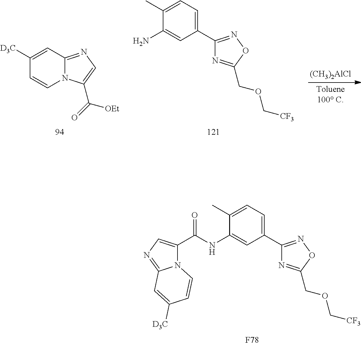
[(CH3)2AlCl].C1(C2=NOC(COC[CF3])=N2)=CC=C(C)C(N)=C1.C12=NC=C(C(=O)[OEt])N1C=CC([D3C])=C2.C1(C2=NOC(COC[CF3])=N2)=CC=C(C)C(NC(C2=CN=C3N2C=CC([D3C])=C3)=O)=C1.[F78]
